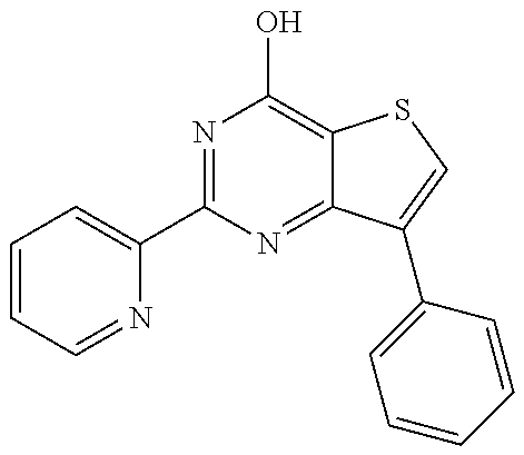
C1=CC=NC(C2=NC(O)=C3C(=N2)C(C2=CC=CC=C2)=CS3)=C1
